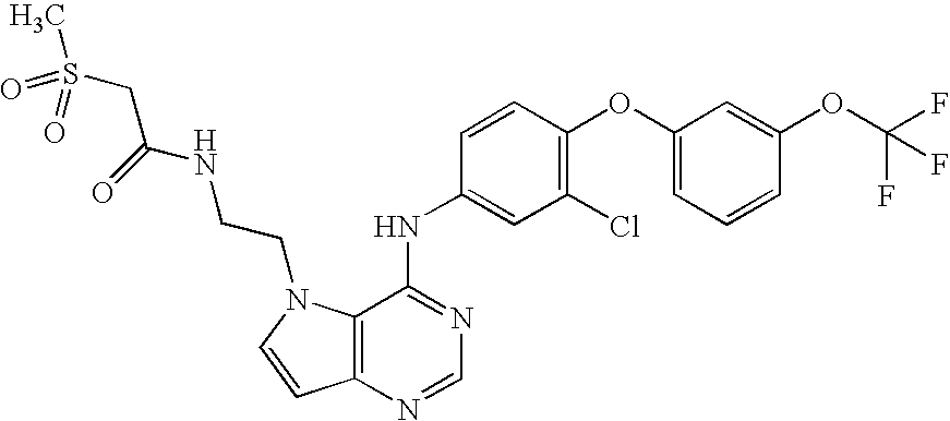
C12=C(N=CN=C1NC1=CC(Cl)=C(OC3=CC=CC(OC(F)(F)F)=C3)C=C1)C=CN2CCNC(CS(C)(=O)=O)=O
